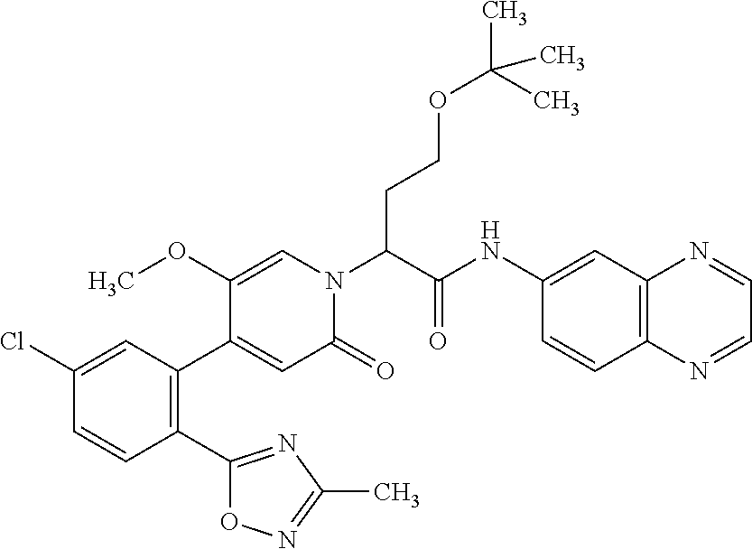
C1(Cl)=CC(C2=CC(=O)N(C(C(NC3=CC4=C(C=C3)N=CC=N4)=O)CCOC(C)(C)C)C=C2OC)=C(C2=NC(C)=NO2)C=C1
